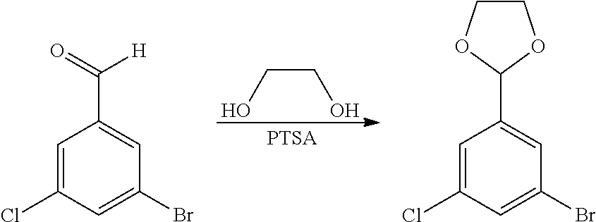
C(CO)O.C1(C(=O)[H])=CC(Br)=CC(Cl)=C1.C1(C2OCCO2)=CC(Br)=CC(Cl)=C1
